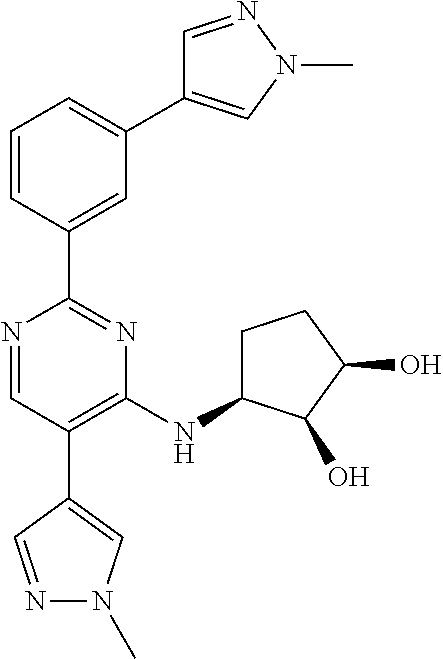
C1=NN(C)C=C1C1=CC=CC(C2=NC(NC3CCC(O)C3O)=C(C3=CN(C)N=C3)C=N2)=C1
